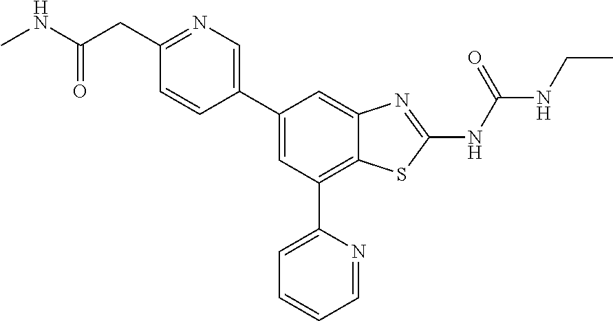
C1(C2=CC(C3=CC=CC=N3)=C3C(=C2)N=C(NC(NCC)=O)S3)=CN=C(CC(NC)=O)C=C1
